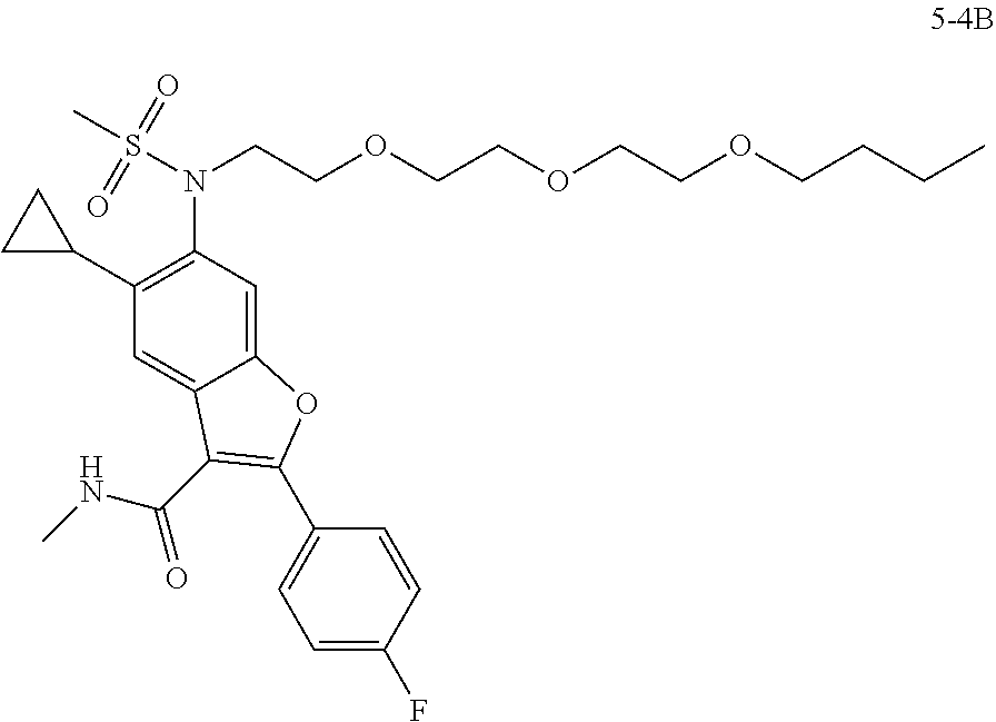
N(CCOCCOCCOCCCC)(S(C)(=O)=O)C1=C(C2CC2)C=C2C(=C1)OC(C1=CC=C(F)C=C1)=C2C(NC)=O
